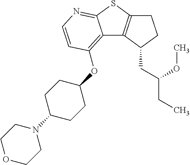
C1C2=C(C(CC(CC)OC)C1)C1=C(OC3CCC(N4CCOCC4)CC3)C=CN=C1S2
